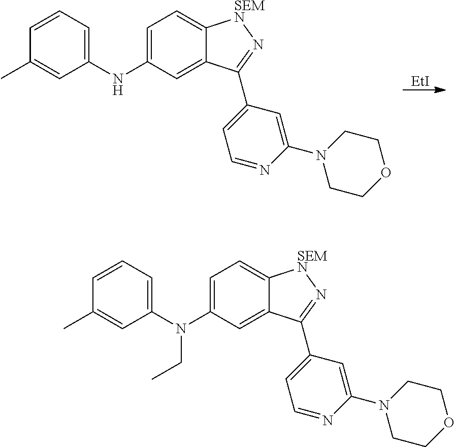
[EtI].C1(NC2=CC=C3C(=C2)C(C2=CC=NC(N4CCOCC4)=C2)=N[SEMN]3)=CC=CC(C)=C1.C1(N(C2=CC=C3C(=C2)C(C2=CC=NC(N4CCOCC4)=C2)=N[SEMN]3)CC)=CC=CC(C)=C1
